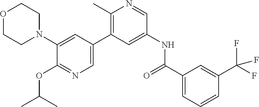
O1CCN(C2=CC(C3=C(C)N=CC(NC(C4=CC=CC(C(F)(F)F)=C4)=O)=C3)=CN=C2OC(C)C)CC1
